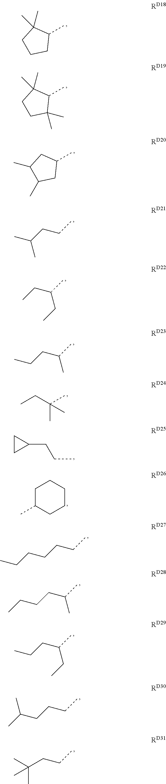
CC1C(C)(C)CCC1.CC1C(C)(C)CCC1(C)C.CC1CC(C)C(C)C1.CC(C)CCC.CCC(C)CC.CCCC(C)C.CCC(C)(C)C.C1(CCC)CC1.C1C(C)CCCC1.C(CCCC)CC.C(CCC(C)C)C.CCCC(C)CC.C(CCCC)(C)C.C(CC)C(C)(C)C
